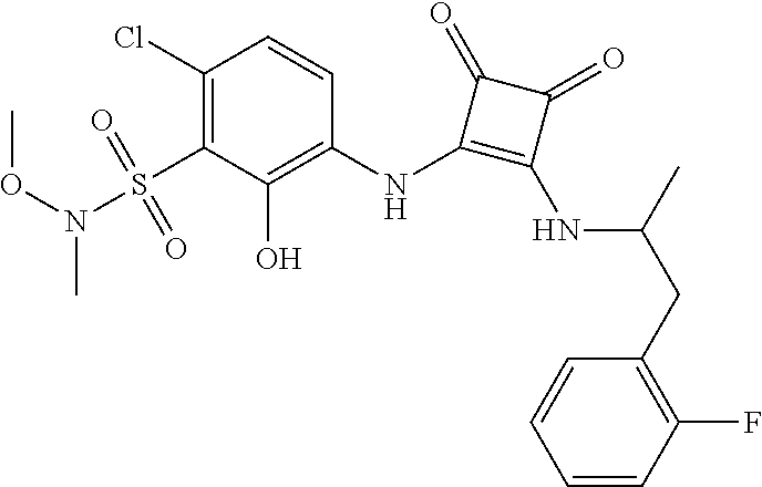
C1(Cl)=C(S(N(OC)C)(=O)=O)C(O)=C(NC2=C(NC(C)CC3=C(F)C=CC=C3)C(=O)C2=O)C=C1
